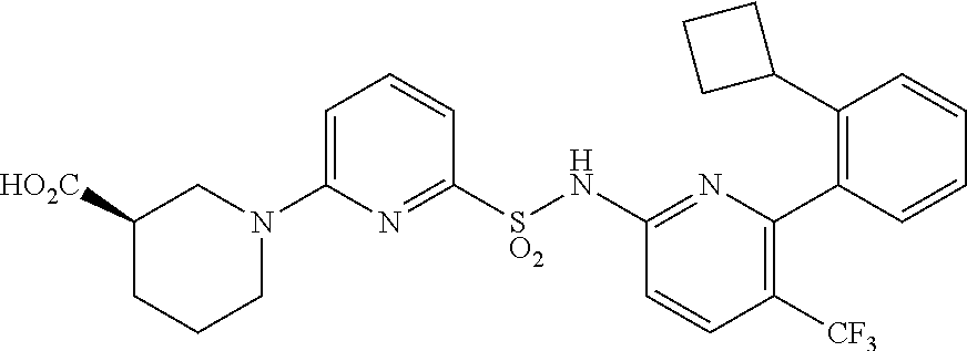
C1([HO2C])CCCN(C2=CC=CC([SO2]NC3=NC(C4=C(C5CCC5)C=CC=C4)=C([CF3])C=C3)=N2)C1
